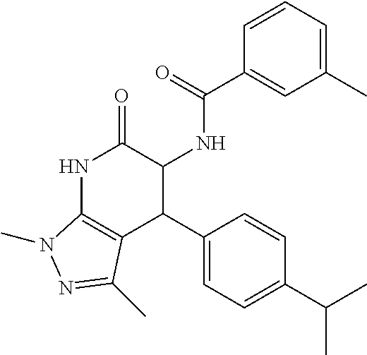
N1C2=C(C(C3=CC=C(C(C)C)C=C3)C(NC(=O)C3=CC(C)=CC=C3)C1=O)C(C)=NN2C
